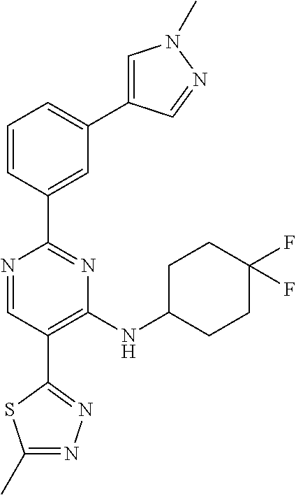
C1=C(C2=CC=CC(C3=NC(NC4CCC(F)(F)CC4)=C(C4=NN=C(C)S4)C=N3)=C2)C=NN1C
